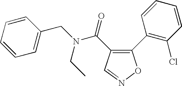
C1(C2=C(Cl)C=CC=C2)=C(C(=O)N(CC2=CC=CC=C2)CC)C=NO1
